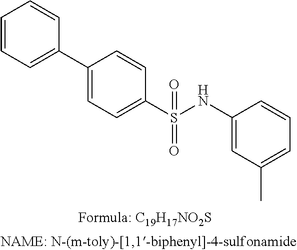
C1=CC=C(C2=CC=C(S(NC3=CC(C)=CC=C3)(=O)=O)C=C2)C=C1
